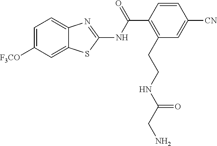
C1=C([F3CO])C=C2C(=C1)N=C(NC(C1=C(CCNC(CN)=O)C=C([CN])C=C1)=O)S2
